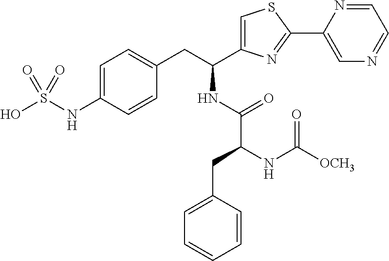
C1=C(NS(O)(=O)=O)C=CC(CC(C2=CSC(C3=CN=CC=N3)=N2)NC(C(CC2=CC=CC=C2)NC([OCH3])=O)=O)=C1
